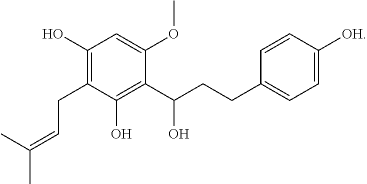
C1(O)=C(CC=C(C)C)C(O)=C(C(CCC2=CC=C([OH])C=C2)O)C(OC)=C1
